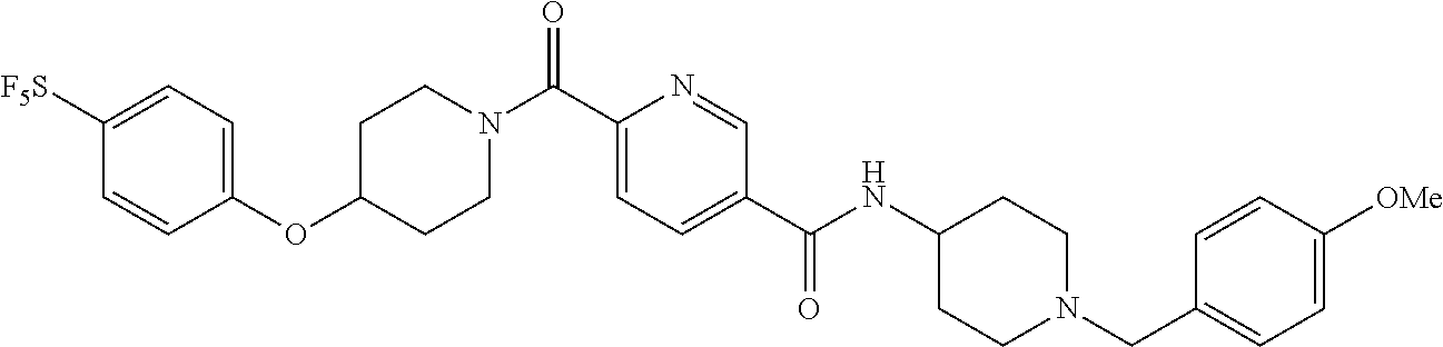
C1([F5S])=CC=C(OC2CCN(C(C3=CC=C(C(NC4CCN(CC5=CC=C([OMe])C=C5)CC4)=O)C=N3)=O)CC2)C=C1
